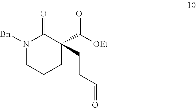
N1([Bn])CCCC(C([OEt])=O)(CCC=O)C1=O
